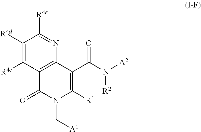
C1([R4d])=C([R4c])C2=C(N=C1[R4e])C(C(=O)N([R2])[A2])=C([R1])N(C[A1])C2=O
